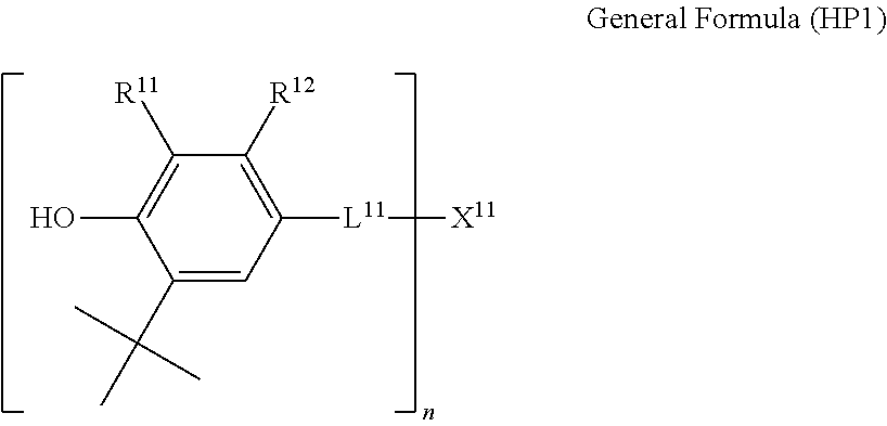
C1(C(C)(C)C)=CC([L11][X11])=C([R12])C([R11])=C1O
